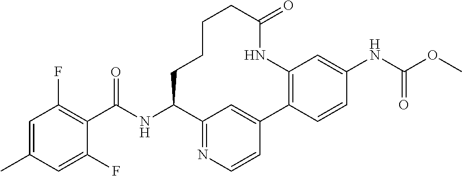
C1(C(NC2C3=NC=CC(=C3)C3=C(C=C(NC(OC)=O)C=C3)NC(=O)CCCC2)=O)=C(F)C=C(C)C=C1F
